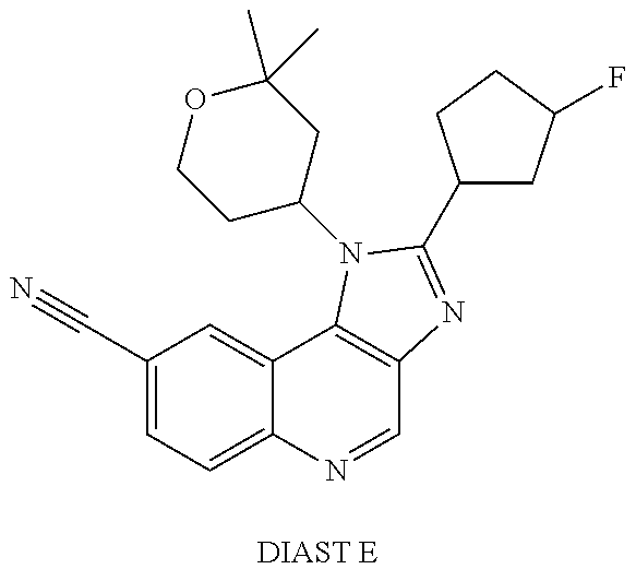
C1(C#N)=CC=C2C(=C1)C1=C(C=N2)N=C(C2CC(F)CC2)N1C1CC(C)(C)OCC1
